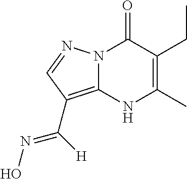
C1(C)=C(CC)C(=O)N2C(=C(C([H])=NO)C=N2)N1
